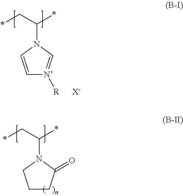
C1=CN(C(*)C*)C=[N+]1[R].[X-].C1CC(=O)N(C(*)C*)C1
